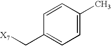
C1=CC(C)=CC=C1C[X7]
